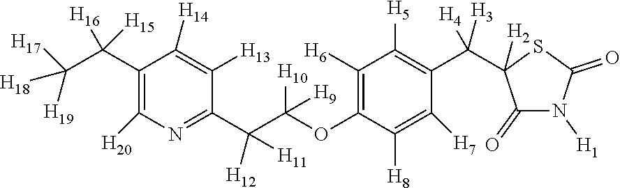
C1(C(C([H19])([H18])[H17])([H15])[H16])=C([H20])N=C(C(C([H10])(OC2=C([H6])C([H5])=C(C([H3])([H4])C3([H2])C(=O)N([H1])C(=O)S3)C([H7])=C2[H8])[H9])([H11])[H12])C([H13])=C1[H14]
